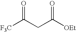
C(CC([OEt])=O)(=O)[F3C]
